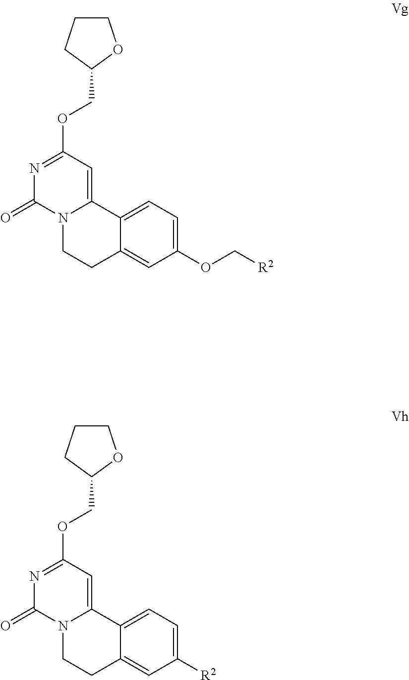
N1=C(OCC2OCCC2)C=C2N(C1=O)CCC1=CC(OC[R2])=CC=C21.N1=C(OCC2OCCC2)C=C2N(C1=O)CCC1=CC([R2])=CC=C21
